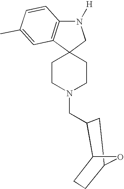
C12(CCN(CC3C4CCC(C3)O4)CC1)CN([H])C1=C2C=C(C)C=C1
